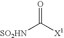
[SO2HN]C([X1])=O
